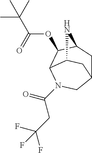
C12CC3C(OC(C(C)(C)C)=O)C(N(C(CC(F)(F)F)=O)C1)C(C2)N3
